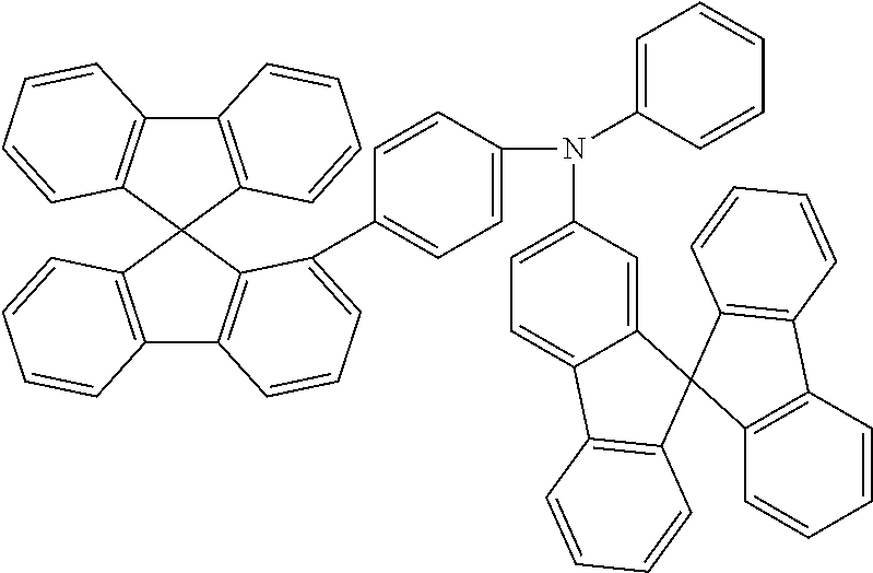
C12=C(C3(C4=C1C=CC=C4C1=CC=C(N(C4=CC=C5C(=C4)C4(C6=C5C=CC=C6)C5=C(C6=C4C=CC=C6)C=CC=C5)C4=CC=CC=C4)C=C1)C1=C(C4=C3C=CC=C4)C=CC=C1)C=CC=C2
